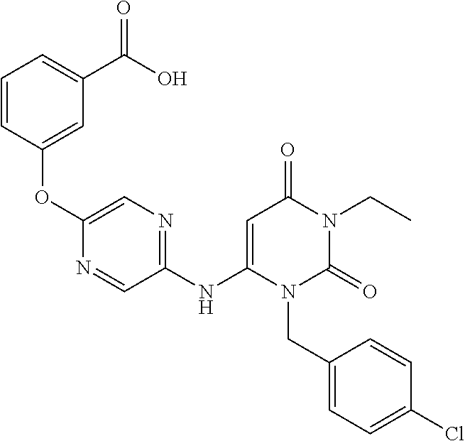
C1(NC2=CC(=O)N(CC)C(=O)N2CC2=CC=C(Cl)C=C2)=NC=C(OC2=CC(C(O)=O)=CC=C2)N=C1
